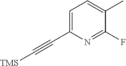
C1=C(C#C[TMS])N=C(F)C(C)=C1
